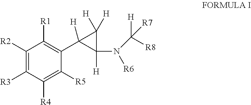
C1([R2])=C([R3])C([R4])=C([R5])C(C2([H])C(N([R6])C([H])([R8])[R7])([H])C2([H])[H])=C1[R1]
